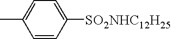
C1=C([SO2NHC12H25])C=CC(C)=C1
